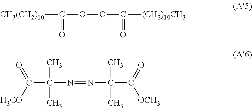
C(OOC([(CH2)10CH3])=O)([CH3(CH2)10])=O.C(C(N=NC(C(=O)[OCH3])(C)C)(C)C)(=O)[H3CO]
